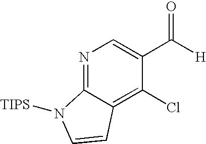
N1=C2C(=C(Cl)C(C([H])=O)=C1)C=CN2[TIPS]
